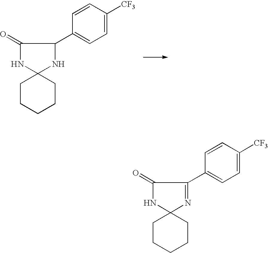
C1CCCCC12NC(C1=CC=C([CF3])C=C1)C(=O)N2.C1CCCCC12N=C(C1=CC=C([CF3])C=C1)C(=O)N2
